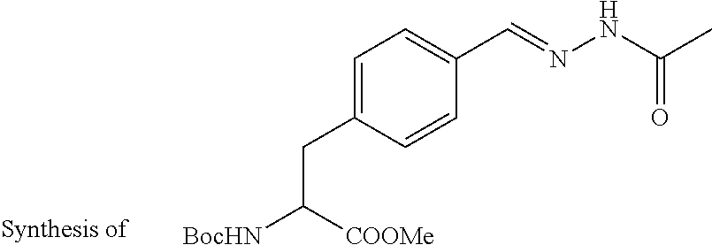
C1=C(CC([BocHN])[COOMe])C=CC(C=NNC(C)=O)=C1
